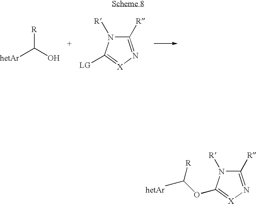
[hetAr]C(O)[R].C1([R])=N[X]=C([LG])N1[R].C1([R])=N[X]=C(OC(C)[R])N1[R].[hetAr]
